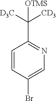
C1=CC(Br)=CN=C1C([D3C])([CD3])[OTMS]
